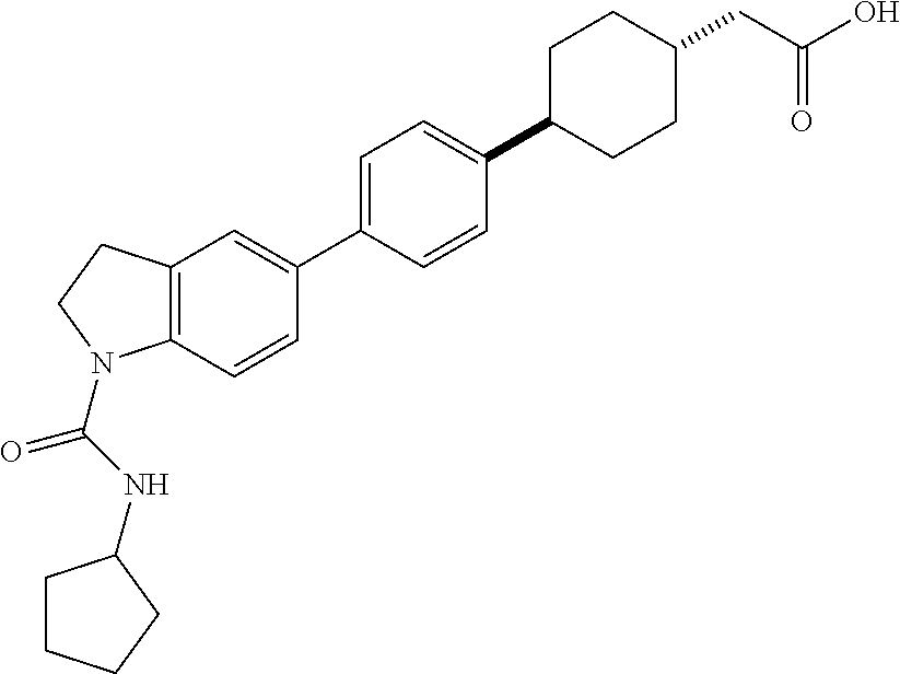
C1=CC(C2=CC=C(C3CCC(CC(O)=O)CC3)C=C2)=CC2=C1N(C(NC1CCCC1)=O)CC2
